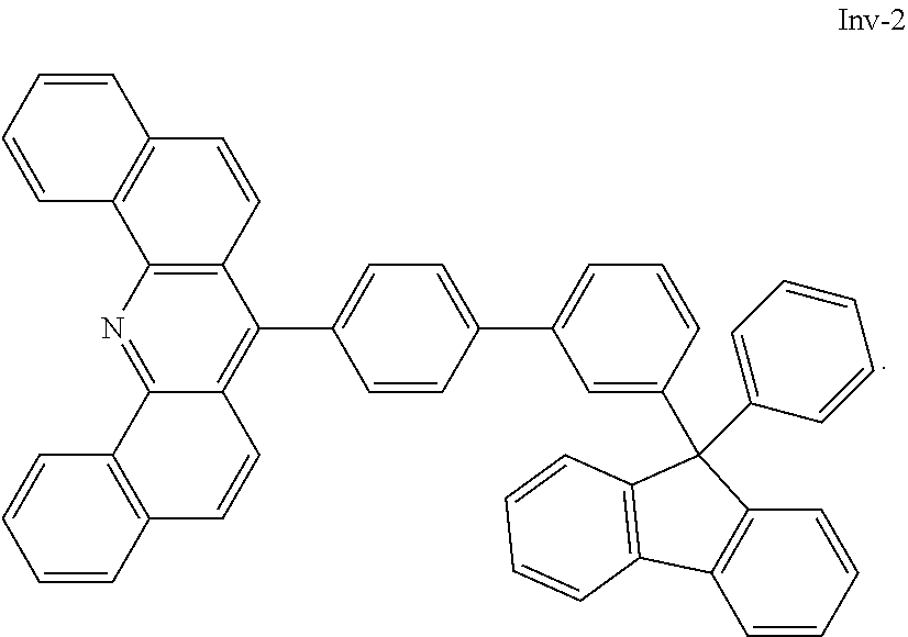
C12=C(N=C3C(=C1C1=CC=C(C4=CC=CC(C5(C6=CC=CC=C6)C6=C(C=CC=C6)C6=C5C=CC=C6)=C4)C=C1)C=CC1=C3C=CC=C1)C1=C(C=C2)C=CC=C1
